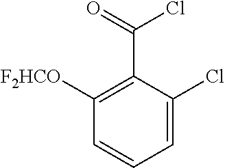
C1=C(Cl)C(C(=O)Cl)=C([F2HCO])C=C1
